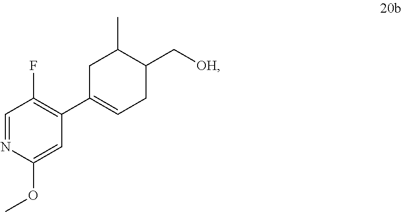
C1=NC(OC)=CC(C2=CCC(C[OH])C(C)C2)=C1F
